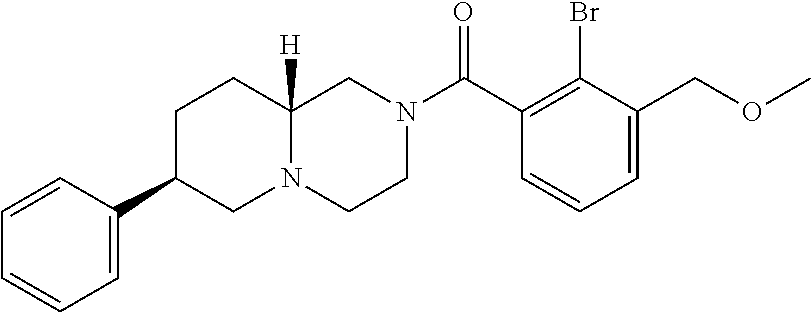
C1=C(COC)C(Br)=C(C(N2CCN3C([H])(C2)CCC(C2=CC=CC=C2)C3)=O)C=C1
